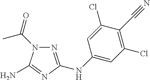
C1(NC2=NN(C(=O)C)C(N)=N2)=CC(Cl)=C(C#N)C(Cl)=C1
